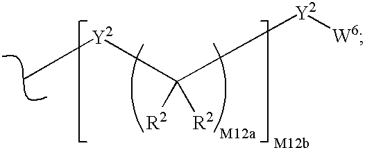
C([R2])([R2])([Y2]C)[Y2][W6]
